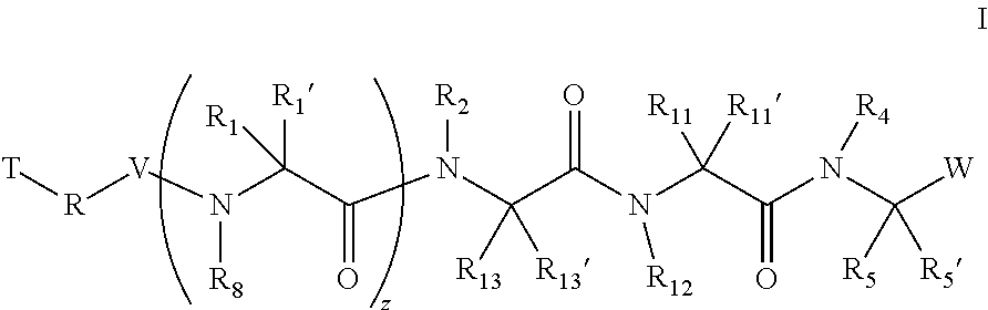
[R]([V]N(C(C(N(C(C(N(C(C(N(C([W])([R5])[R5])[R4])=O)([R11])[R11])[R12])=O)([R13])[R13])[R2])=O)([R1])[R1])[R8])[T]
